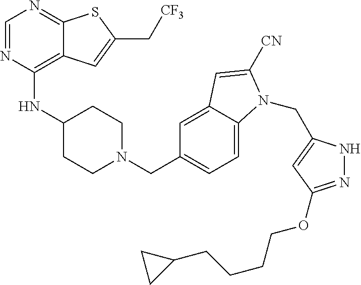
C1=NC(NC2CCN(CC3=CC=C4C(=C3)C=C([CN])N4CC3=CC(OCCCCC4CC4)=NN3)CC2)=C2C(=N1)SC(C[CF3])=C2
